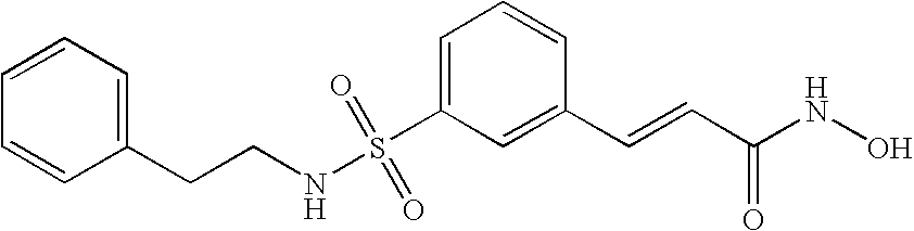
S(C1=CC=CC(C=CC(NO)=O)=C1)(NCCC1=CC=CC=C1)(=O)=O
